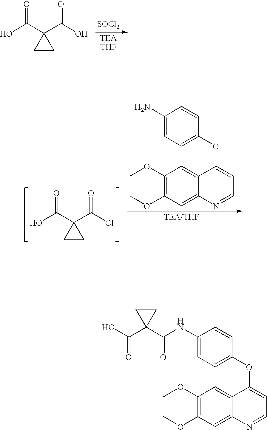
[SOCl2].OC(=O)C1(C(O)=O)CC1.C1(N)=CC=C(OC2=CC=NC3=CC(OC)=C(OC)C=C32)C=C1.OC(=O)C1(C(Cl)=O)CC1.OC(=O)C1(C(NC2=CC=C(OC3=CC=NC4=CC(OC)=C(OC)C=C43)C=C2)=O)CC1
